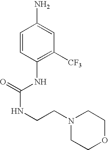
C1=CC(NC(=O)NCCN2CCOCC2)=C([CF3])C=C1N
